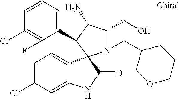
C1(Cl)=C(F)C(C2C(N)C(CO)N(CC3COCCC3)C23C2=CC=C(Cl)C=C2NC3=O)=CC=C1
